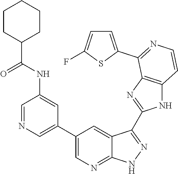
C1=NC=C(C2=CN=C3C(=C2)C(C2=NC4=C(N2)C=CN=C4C2=CC=C(F)S2)=NN3)C=C1NC(C1CCCCC1)=O
